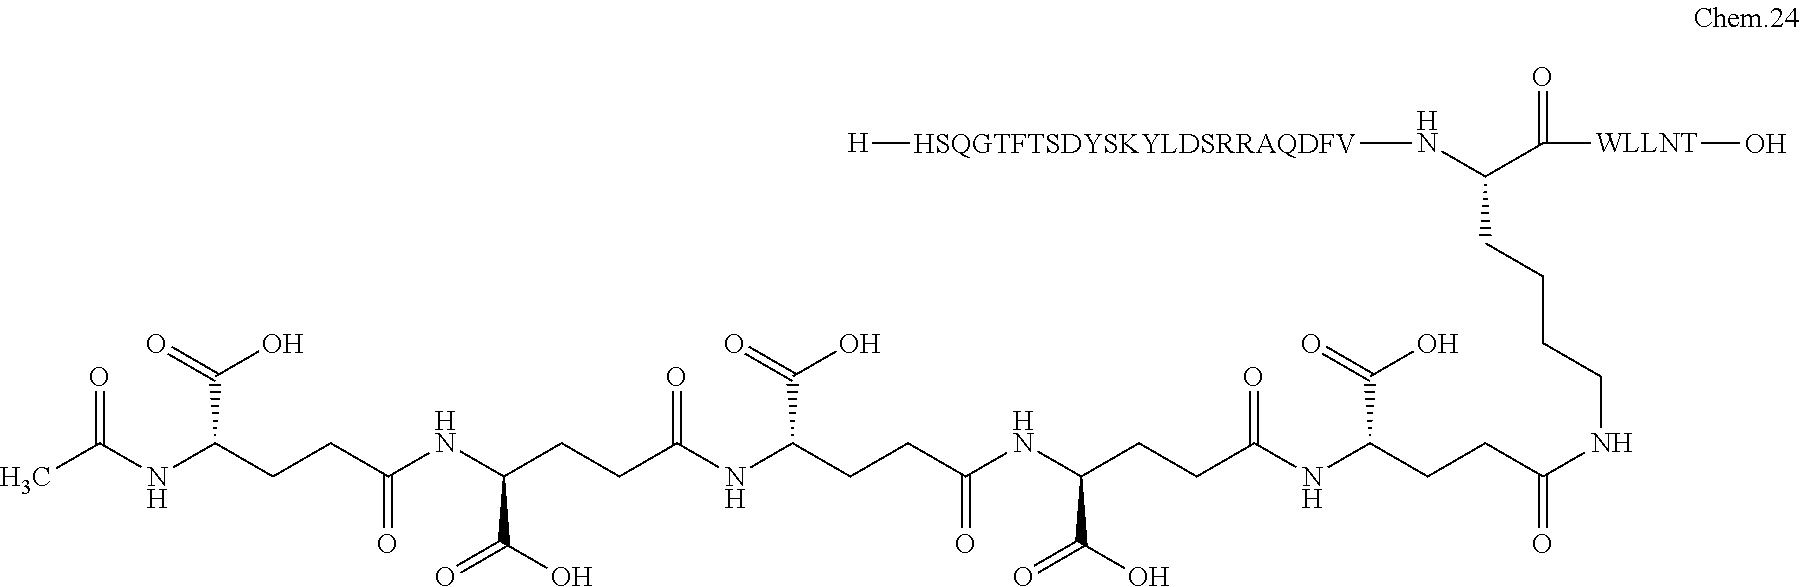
[H][HSQGTFTSDYSKYLDSRRAQDFV]NC(C([WLLNT]O)=O)CCCCNC(CCC(NC(CCC(NC(CCC(NC(CCC(NC(CCC(NC(C)=O)C(=O)O)=O)C(O)=O)=O)C(=O)O)=O)C(O)=O)=O)C(=O)O)=O
